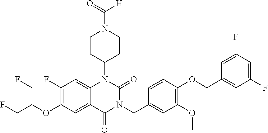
C12=CC(F)=C(OC(CF)CF)C=C1C(=O)N(CC1=CC(OC)=C(OCC3=CC(F)=CC(F)=C3)C=C1)C(=O)N2C1CCN(C(=O)[H])CC1
